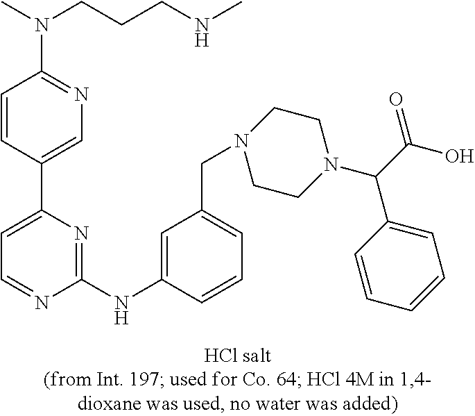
C1(NC2=CC(CN3CCN(C(C4=CC=CC=C4)C(O)=O)CC3)=CC=C2)=NC(C2=CN=C(N(C)CCCNC)C=C2)=CC=N1
